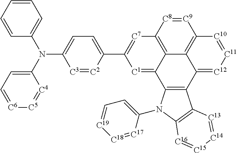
[C1]1=C2C3=C([C7]=C1C1=CC=C(N(C4=CC=[C6][C5]=[C4]4)C4=CC=CC=C4)[C3]=[C2]1)[C8]=[C9]C1=C3C(=[C12][C11]=[C10]1)C1=C2N(C2=CC=[C19][C18]=[C17]2)C2=C1[C13]=[C14][C15]=[C16]2
